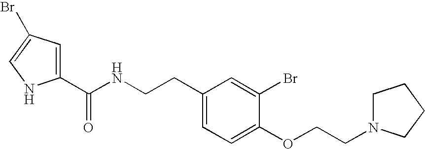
C1(CCNC(C2=CC(Br)=CN2)=O)=CC=C(OCCN2CCCC2)C(Br)=C1
